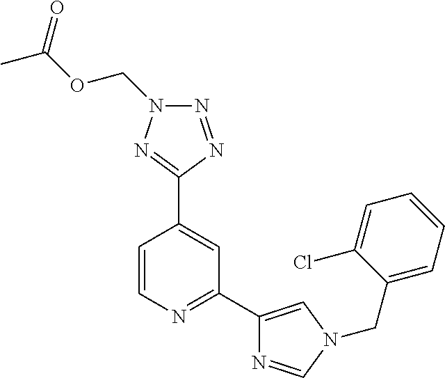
C1(C2=NC=CC(C3=NN(COC(C)=O)N=N3)=C2)=CN(CC2=CC=CC=C2Cl)C=N1
